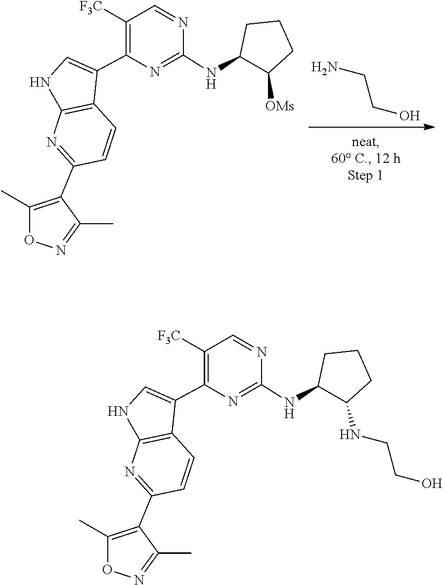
C1(NC2C([OMs])CCC2)=NC(C2=CNC3=C2C=CC(C2=C(C)ON=C2C)=N3)=C([F3C])C=N1.NCCO.C1(NC2C(NCCO)CCC2)=NC(C2=CNC3=C2C=CC(C2=C(C)ON=C2C)=N3)=C([F3C])C=N1
